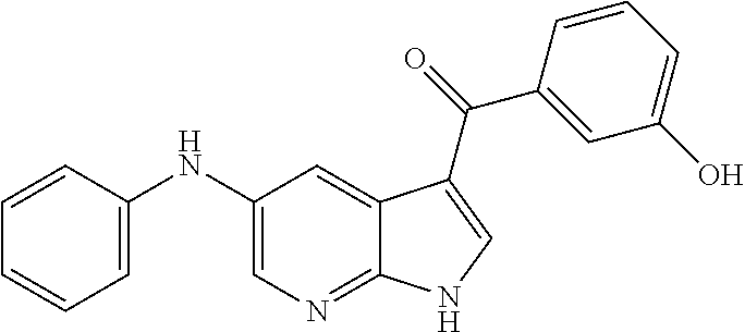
C1=C(NC2=CN=C3C(=C2)C(C(=O)C2=CC(O)=CC=C2)=CN3)C=CC=C1
